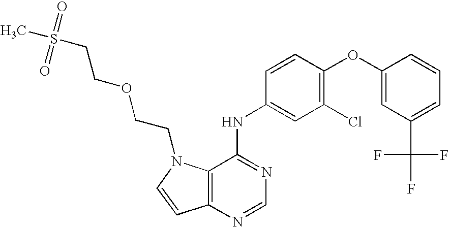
C12=C(N=CN=C1NC1=CC(Cl)=C(OC3=CC(C(F)(F)F)=CC=C3)C=C1)C=CN2CCOCCS(=O)(=O)C
